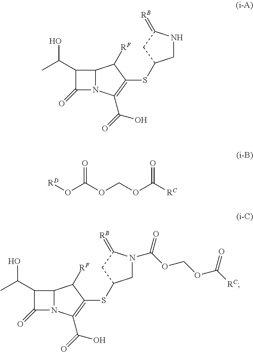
CC(C1C(=O)N2C1C([RF])C(SC1CNC(=[RB])C1)=C2C(=O)O)O.[RD]OC(OCOC([RC])=O)=O.CC(C1C(=O)N2C1C([RF])C(SC1CN(C(OCOC([RC])=O)=O)C(=[RB])C1)=C2C(=O)O)O
